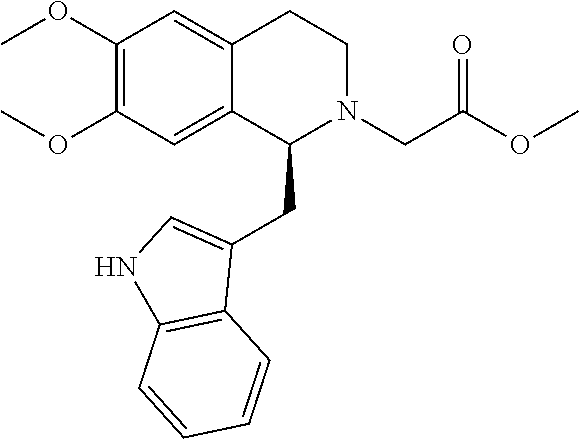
C1(OC)=C(OC)C=C2C(=C1)CCN(CC(OC)=O)C2CC1=CNC2=C1C=CC=C2
